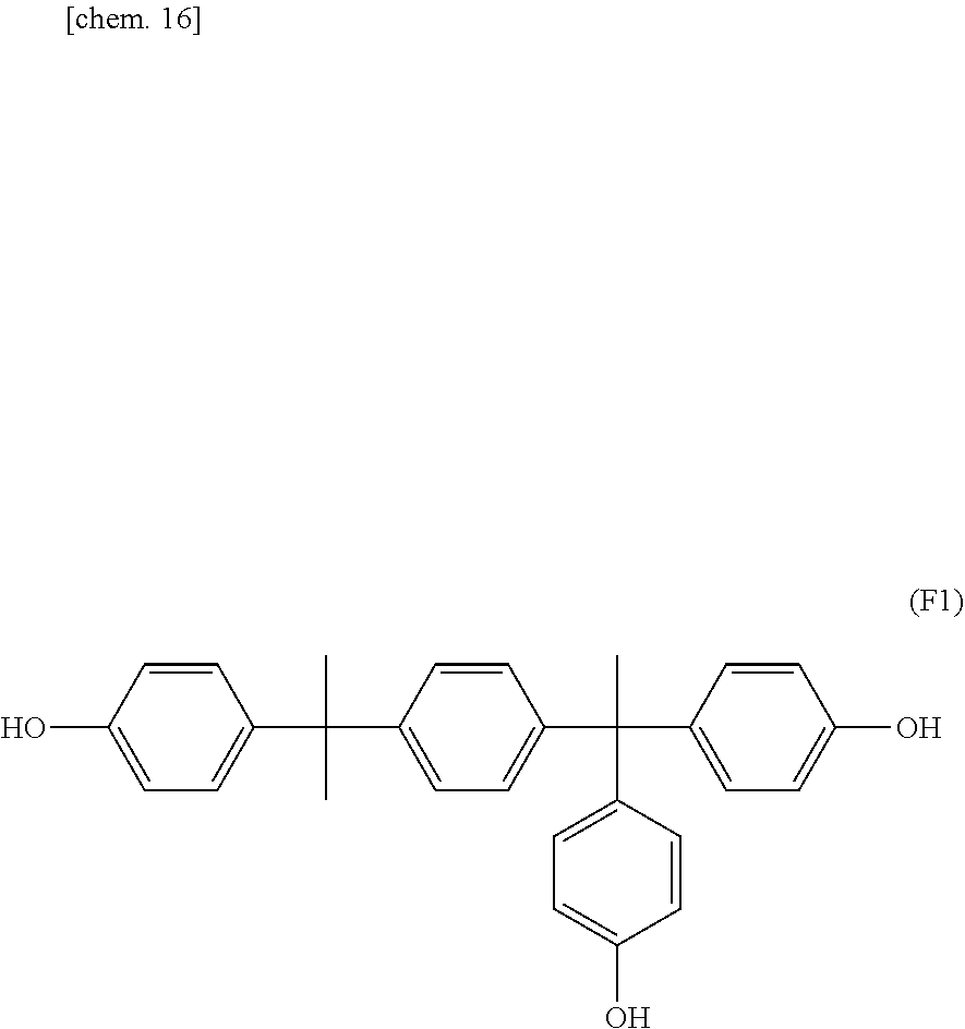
C1(C(C)(C)C2=CC=C(C(C)(C3=CC=C(O)C=C3)C3=CC=C(O)C=C3)C=C2)=CC=C(O)C=C1
